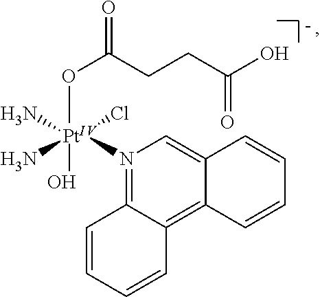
N1([Pt](Cl)(N)(OC(CCC(O)=O)=O)(N)O)=C2C(=C3C(=C1)C=CC=C3)C=CC=C2
